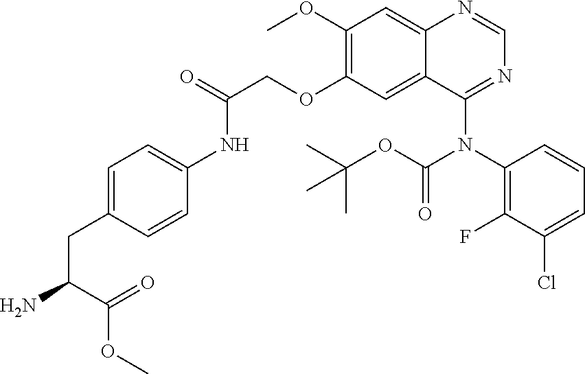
C1(OC)=C(OCC(=O)NC2=CC=C(CC(N)C(OC)=O)C=C2)C=C2C(=C1)N=CN=C2N(C1=C(F)C(Cl)=CC=C1)C(OC(C)(C)C)=O
